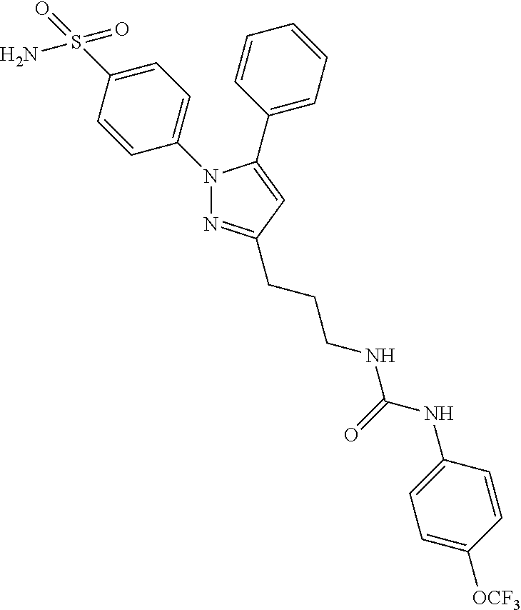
C1=C(N2N=C(CCCNC(NC3=CC=C([OCF3])C=C3)=O)C=C2C2=CC=CC=C2)C=CC(S(N)(=O)=O)=C1
